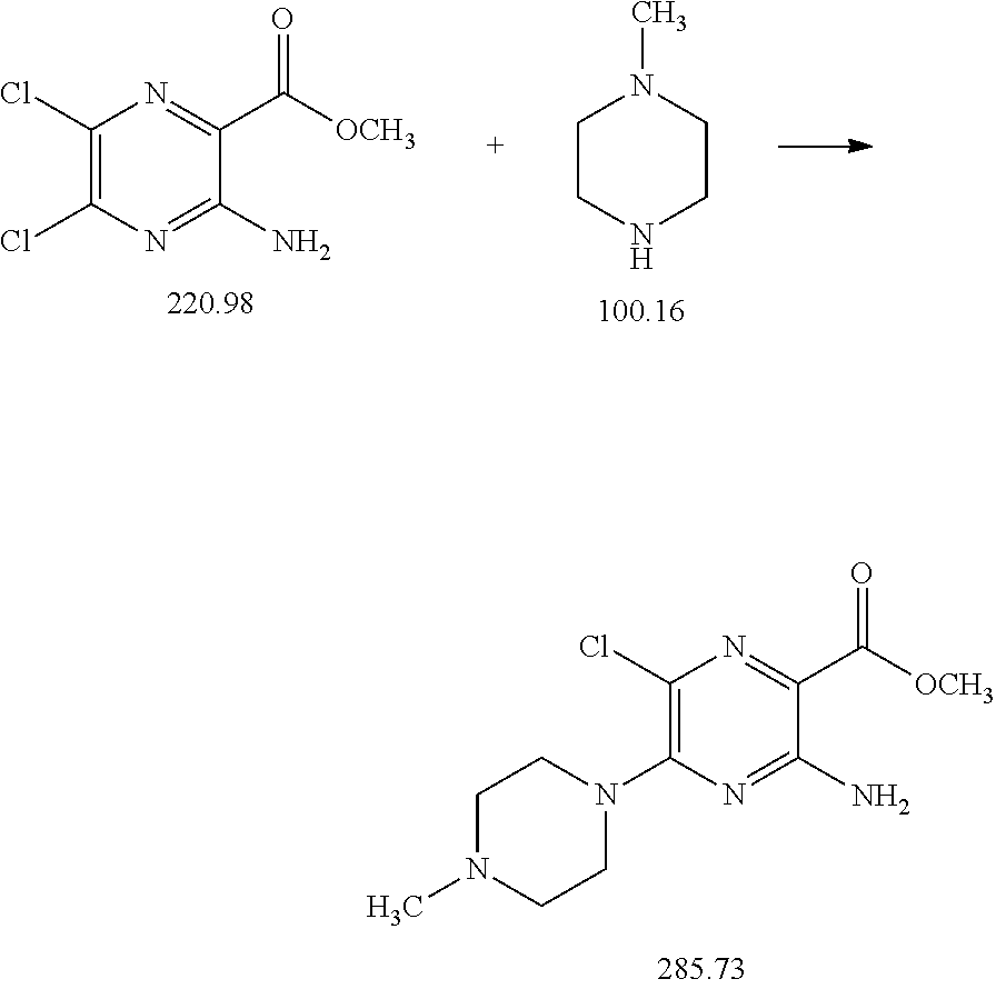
C1(Cl)=C(Cl)N=C(N)C(C([OCH3])=O)=N1.C1CNCCN1C.C1(Cl)=C(N2CCN(C)CC2)N=C(N)C(C([OCH3])=O)=N1
